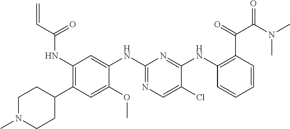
C1(NC(C=C)=O)=C(C2CCN(C)CC2)C=C(OC)C(NC2=NC=C(Cl)C(NC3=C(C(=O)C(N(C)C)=O)C=CC=C3)=N2)=C1
